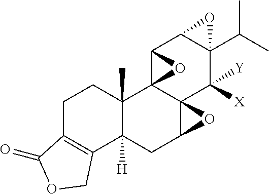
C1C2=C(C3([H])C(C)(C1)C14C5(C(C3)O5)C([X])([Y])C3(C(C)C)C(C1O4)O3)COC2=O
